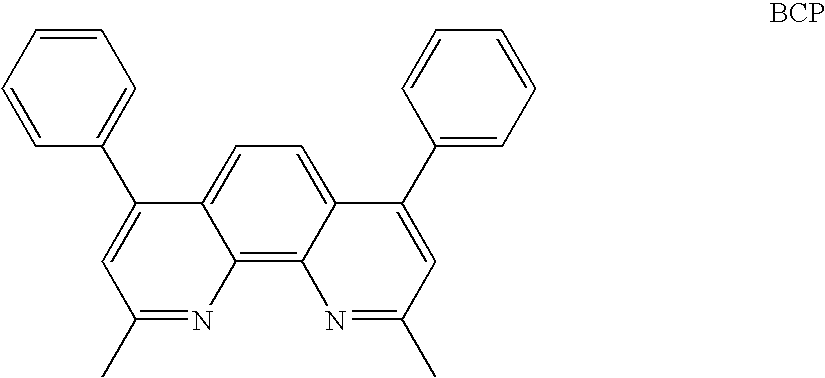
C12=C3C(=CC=C1C(C1=CC=CC=C1)=CC(C)=N2)C(C1=CC=CC=C1)=CC(C)=N3
